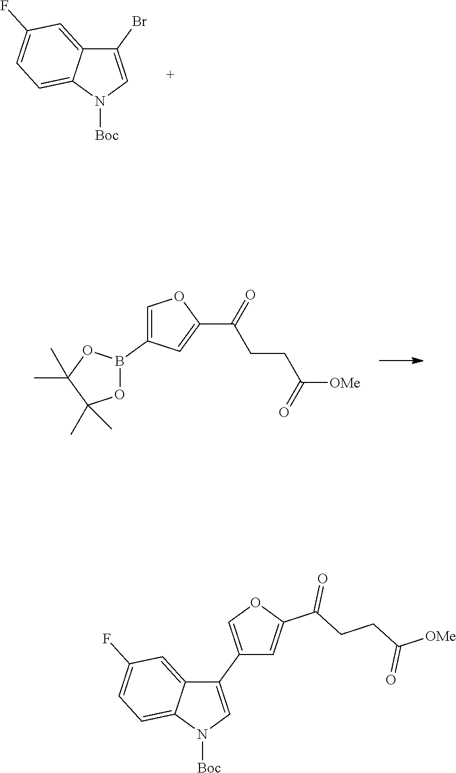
N1([Boc])C=C(Br)C2=CC(F)=CC=C12.C1(B2OC(C)(C)C(C)(C)O2)=COC(C(=O)CCC(=O)[OMe])=C1.N1([Boc])C=C(C2=COC(C(CCC([OMe])=O)=O)=C2)C2=CC(F)=CC=C12
